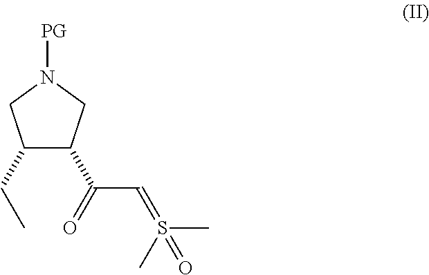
C1(CC)C(C(=O)C=S(C)(C)=O)CN([PG])C1
